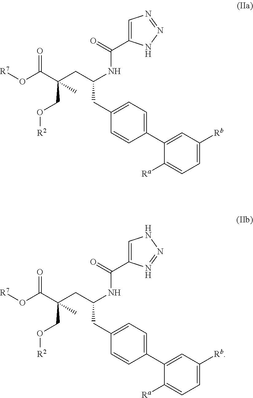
C1=C(C2=CC=C(CC(NC(C3=CN=NN3)=O)CC(C(O[R7])=O)(CO[R2])C)C=C2)C([Ra])=CC=C1[Rb].C1=C(C2=CC=C(CC(NC(C3=CNN=N3)=O)CC(C(O[R7])=O)(CO[R2])C)C=C2)C([Ra])=CC=C1[Rb]
